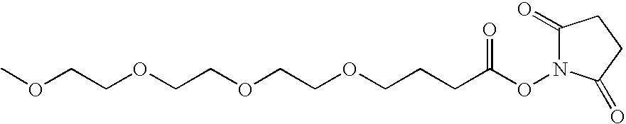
C(OCCOCCOCCCC(ON1C(=O)CCC1=O)=O)COC
